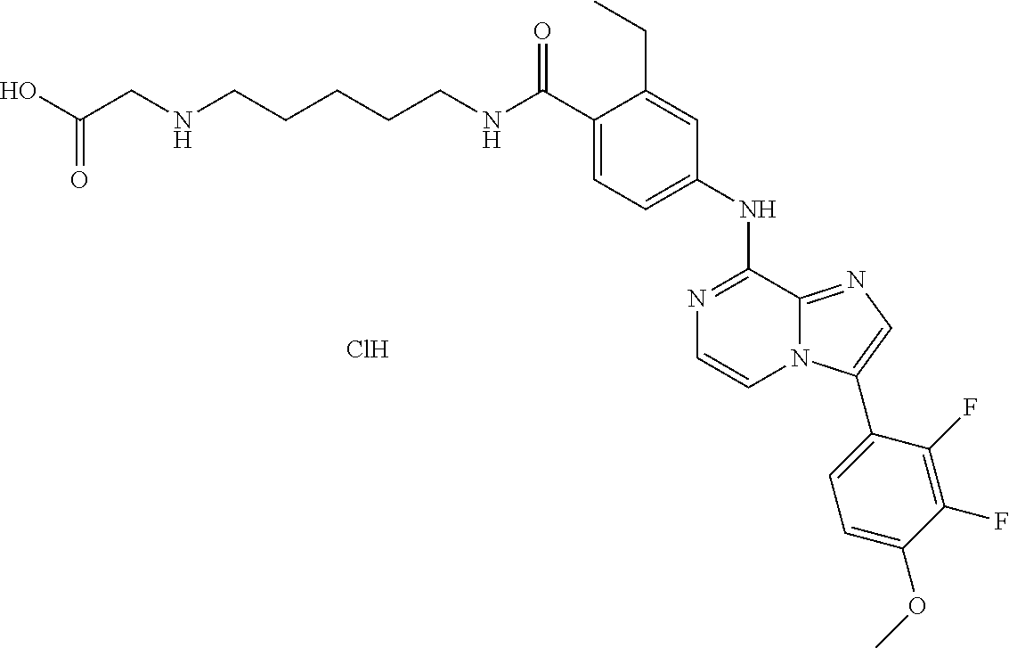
C(C1=CC=C(NC2=NC=CN3C2=NC=C3C2=CC=C(OC)C(F)=C2F)C=C1CC)(=O)NCCCCCNCC(O)=O.Cl
